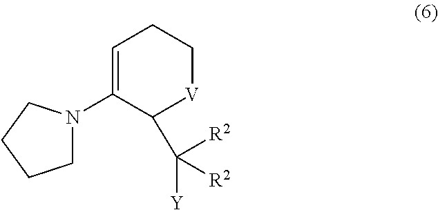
C1=C(N2CCCC2)C(C([Y])([R2])[R2])[V]CC1
